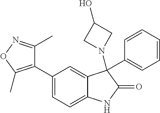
C1=C(C2=C(C)ON=C2C)C=C2C(=C1)NC(=O)C2(N1CC(O)C1)C1=CC=CC=C1
